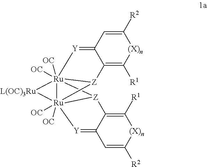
C1([R2])=CC2=[Y][Ru]345([OC])([OC])[Z](C2=C([R1])[(X)n]1)[Ru]31([OC])([OC])([Y]=C2C(=C([R1])[(X)n]C([R2])=C2)[Z]41)[L(OC)3Ru]5
